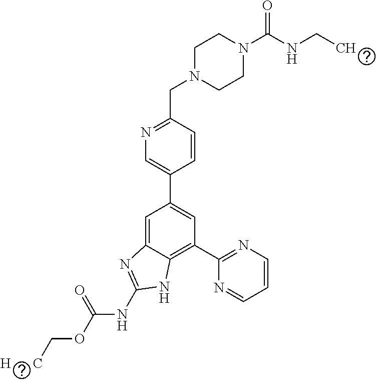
C1=CC(CN2CCN(C(NCC)=O)CC2)=NC=C1C1=CC(C2=NC=CC=N2)=C2C(=C1)N=C(NC(OC[H      C])=O)N2
